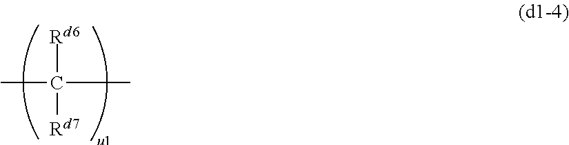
CC(C)([Rd6])[Rd7]
